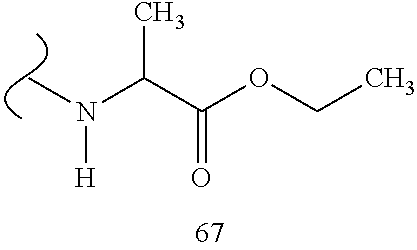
C(C(OCC)=O)(C)N([H])C
